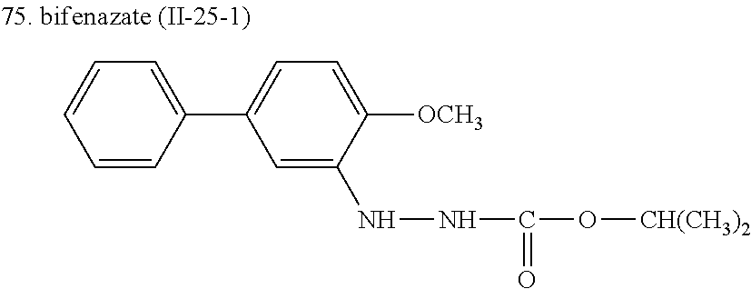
C1=CC(C2=CC=C([OCH3])C(NNC(=O)O[CH(CH3)2])=C2)=CC=C1
